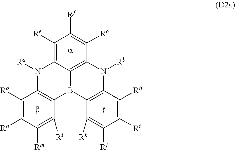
C12=C(C([Ro])=C([Rn])C([Rm])=C1[Rl])N([Ra])C1=C([Re])C([Rf])=C([Rg])C3=C1B2C1=C(C([Rh])=C([Ri])C([Rj])=C1[Rk])N3[Rb].b.[g].[a]
